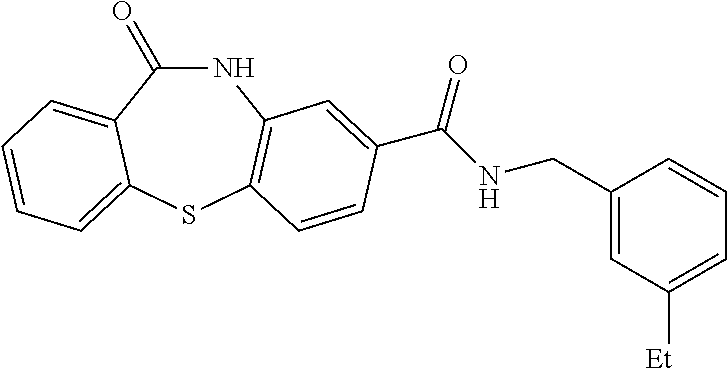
C1(=O)NC2=C(SC3=CC=CC=C13)C=CC(C(NCC1=CC([Et])=CC=C1)=O)=C2
